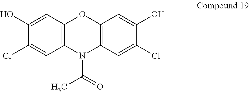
C1(O)=CC2=C(C=C1Cl)N(C(C)=O)C1=C(O2)C=C(O)C(Cl)=C1
